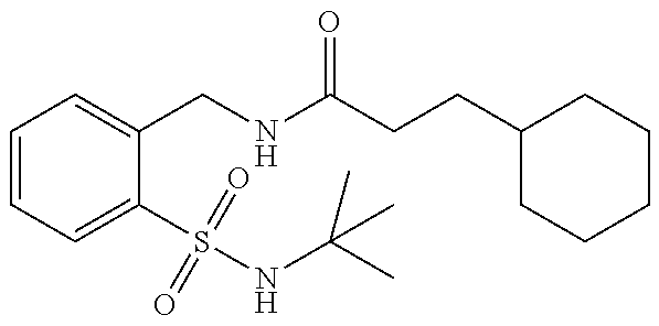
C1=CC=C(S(=O)(=O)NC(C)(C)C)C(CNC(=O)CCC2CCCCC2)=C1
